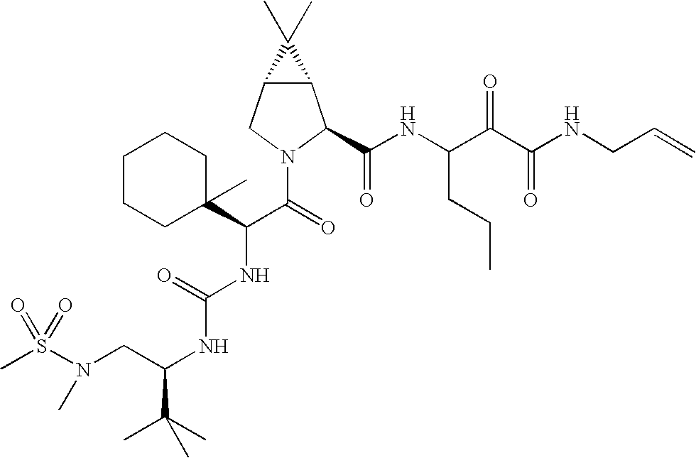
S(N(CC(NC(NC(C(=O)N1C(C(NC(C(C(NCC=C)=O)=O)CCC)=O)C2C(C1)C2(C)C)C1(C)CCCCC1)=O)C(C)(C)C)C)(=O)(=O)C
